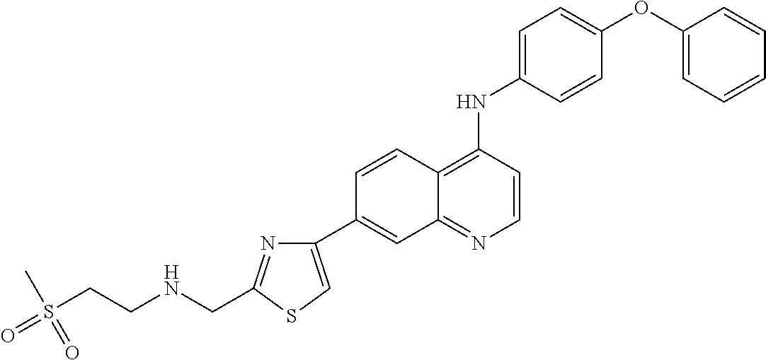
C1(C2=CC3=NC=CC(NC4=CC=C(OC5=CC=CC=C5)C=C4)=C3C=C2)=CSC(CNCCS(C)(=O)=O)=N1
